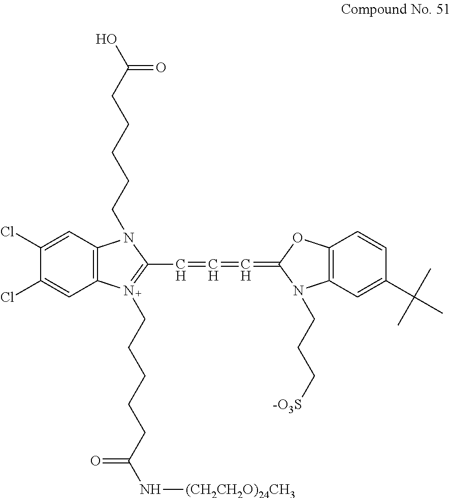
C1(Cl)=CC2=C(C=C1Cl)N(CCCCCC(N[(CH2CH2O)24CH3])=O)=C(C=C=C=C1N(CCC[-O3S])C3=C(O1)C=CC(C(C)(C)C)=C3)N2CCCCCC(O)=O
